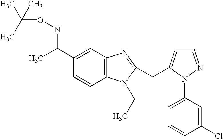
C1(C(C)=NOC(C)(C)C)=CC2=C(C=C1)N(CC)C(CC1=CC=NN1C1=CC=CC(Cl)=C1)=N2
